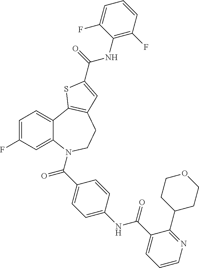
C1=C(F)C=C2C(=C1)C1=C(CCN2C(C2=CC=C(NC(C3=CC=CN=C3C3CCOCC3)=O)C=C2)=O)C=C(C(=O)NC2=C(F)C=CC=C2F)S1
